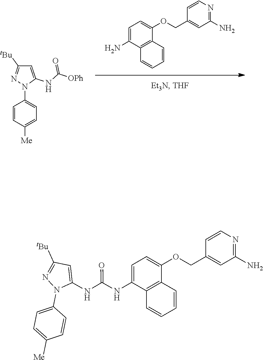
C1=C(NC([OPh])=O)N(C2=CC=C([Me])C=C2)N=C1[tBu].C1=C(N)C2=C(C(OCC3=CC(N)=NC=C3)=C1)C=CC=C2.C1=C(NC(NC2=CC=C(OCC3=CC(N)=NC=C3)C3=C2C=CC=C3)=O)N(C2=CC=C([Me])C=C2)N=C1[tBu]
